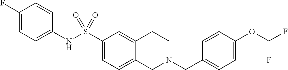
C1(F)=CC=C(NS(C2=CC=C3C(=C2)CCN(CC2=CC=C(OC(F)F)C=C2)C3)(=O)=O)C=C1
